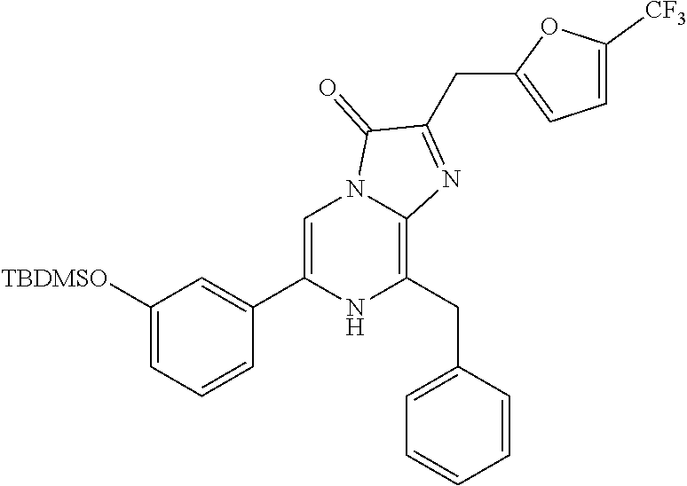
C1([TBDMSO])=CC=CC(C2=CN3C(=C(CC4=CC=CC=C4)N2)N=C(CC2=CC=C([CF3])O2)C3=O)=C1
